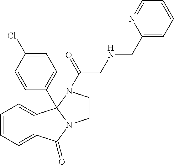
C1=CC=C2C(=C1)C(=O)N1CCN(C(=O)CNCC3=CC=CC=N3)C21C1=CC=C(Cl)C=C1
